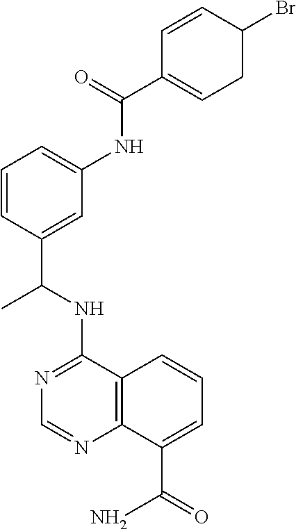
N(C1=NC=NC2=C1C=CC=C2C(=O)N)C(C1=CC(NC(=O)C2=CCC(Br)C=C2)=CC=C1)C
